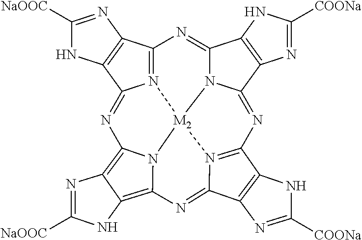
N12=C3C4=C(C1=NC1=C5C(=C6N1[M2]21N2C(=N3)C3=C(C2=NC2=N1C(=N6)C1=C2NC([COONa])=N1)N=C([COONa])N3)NC([NaOOC])=N5)NC([NaOOC])=N4
